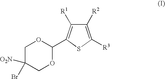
C1C([O2N])(Br)COC(C2=C([R1])C([R2])=C([R3])S2)O1
